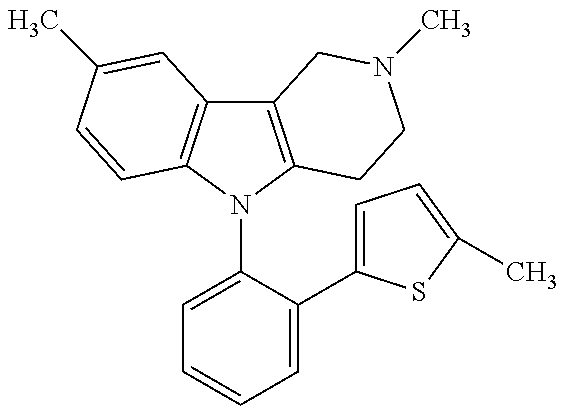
C12=C(N(C3=CC=CC=C3C3=CC=C(C)S3)C3=C1C=C(C)C=C3)CCN(C)C2
